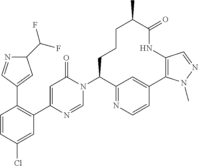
C1=CC(Cl)=CC(C2=CC(=O)N(C3C4=NC=CC(=C4)C4=C(NC(=O)C(C)CCC3)C=NN4C)C=N2)=C1C1=CC(C(F)F)N=C1
